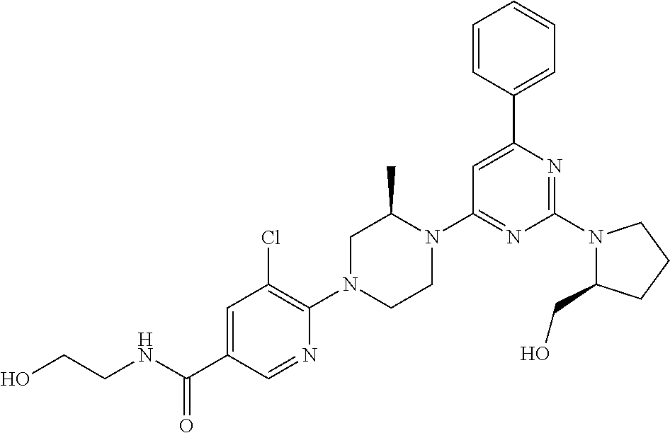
N1(C2=NC(C3=CC=CC=C3)=CC(N3C(C)CN(C4=C(Cl)C=C(C(NCCO)=O)C=N4)CC3)=N2)C(CO)CCC1
